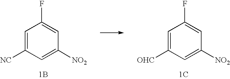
C1=C([NC])C=C([NO2])C=C1F.[1B].C1=C([OHC])C=C([NO2])C=C1F.[1C]
